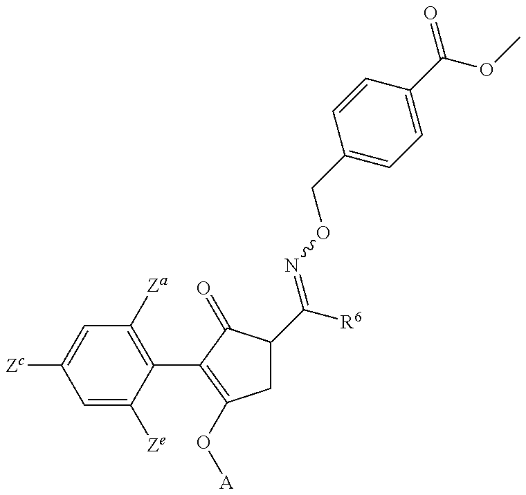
C1=C([Ze])C(C2=C(O[A])CC(C([R6])=NOCC3=CC=C(C(=O)OC)C=C3)C2=O)=C([Za])C=C1[Zc]
